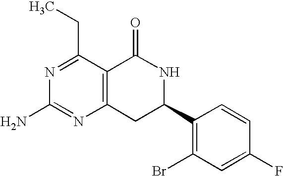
C12=C(C(CC)=NC(N)=N1)C(=O)NC(C1=C(Br)C=C(F)C=C1)C2
